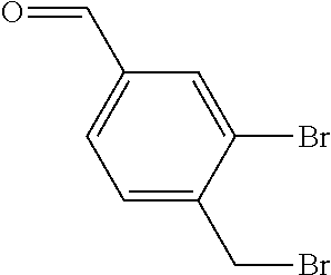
C1(C=O)=CC=C(CBr)C(Br)=C1
